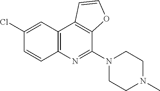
C12=C(C3=C(C(N4CCN(C)CC4)=N1)OC=C3)C=C(Cl)C=C2
